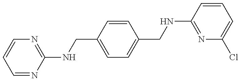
C1=NC(NCC2=CC=C(CNC3=NC(Cl)=CC=C3)C=C2)=NC=C1
